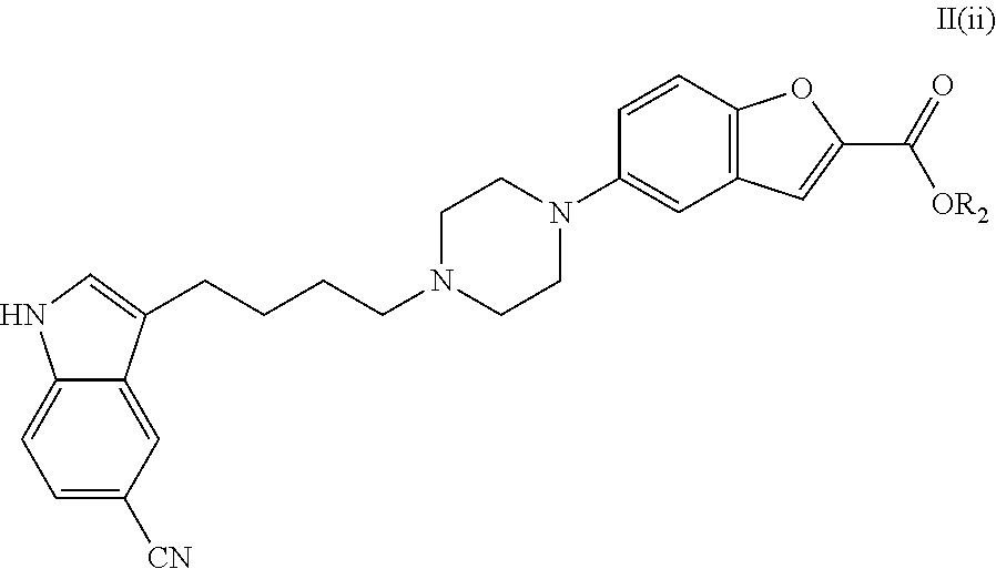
C1N(CCCCC2=CNC3=CC=C([CN])C=C32)CCN(C2=CC3=C(C=C2)OC(C(=O)[OR2])=C3)C1
